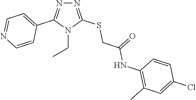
N1=C(SCC(=O)NC2=C(C)C=C(Cl)C=C2)N(CC)C(C2=CC=NC=C2)=N1
